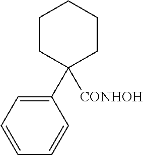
C1(C2([CONHOH])CCCCC2)=CC=CC=C1
